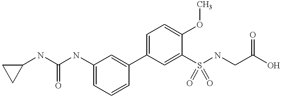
C1=CC(C2=CC=C(OC)C(S(NCC(O)=O)(=O)=O)=C2)=CC(NC(NC2CC2)=O)=C1
